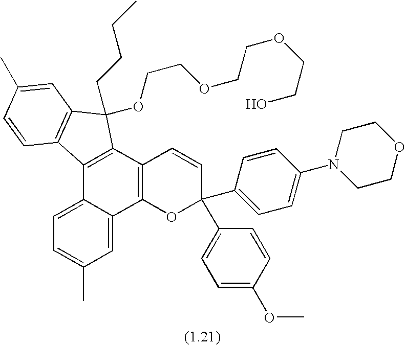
C1=C2C(=CC(C)=C1)C1=C(C3=C2C2=C(C3(CCCC)OCCOCCOCCO)C=C(C)C=C2)C=CC(C2=CC=C(N3CCOCC3)C=C2)(C2=CC=C(OC)C=C2)O1
